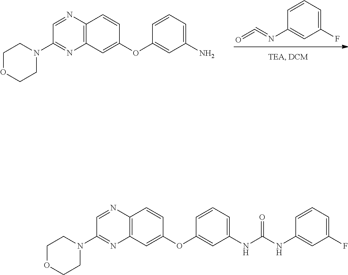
O=C=NC1=CC(F)=CC=C1.C12=C(C=C(OC3=CC(N)=CC=C3)C=C1)N=C(N1CCOCC1)C=N2.C12=C(C=C(OC3=CC(NC(NC4=CC(F)=CC=C4)=O)=CC=C3)C=C1)N=C(N1CCOCC1)C=N2
